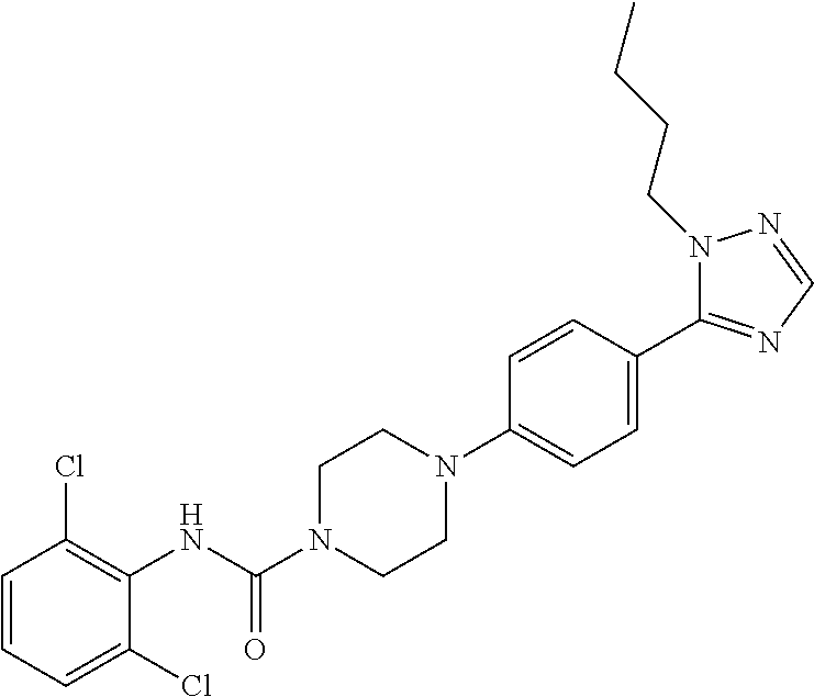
C1=CC=C(Cl)C(NC(N2CCN(C3=CC=C(C4=NC=NN4CCCC)C=C3)CC2)=O)=C1Cl
